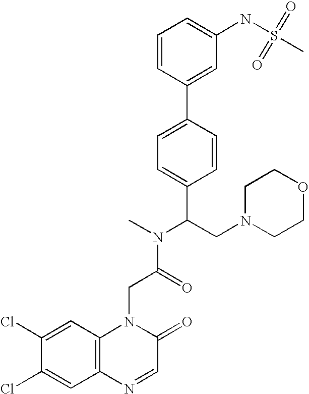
C1(Cl)=CC2=C(C=C1Cl)N(CC(=O)N(C(C1=CC=C(C3=CC(NS(C)(=O)=O)=CC=C3)C=C1)CN1CCOCC1)C)C(=O)C=N2
